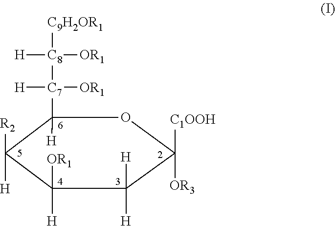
C1([C7]([OR1])([H])[C8]([H])([OR1])[C9H2OR1])([H])C([R2])([H])C([H])([OR1])C([H])([H])C([C1OOH])([OR3])O1
